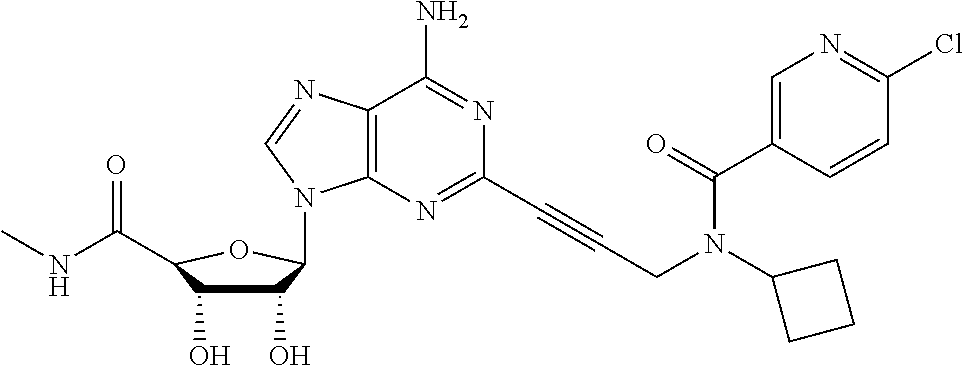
C1(O)C(O)C(C(NC)=O)OC1N1C2=C(C(N)=NC(C#CCN(C(=O)C3=CN=C(Cl)C=C3)C3CCC3)=N2)N=C1
